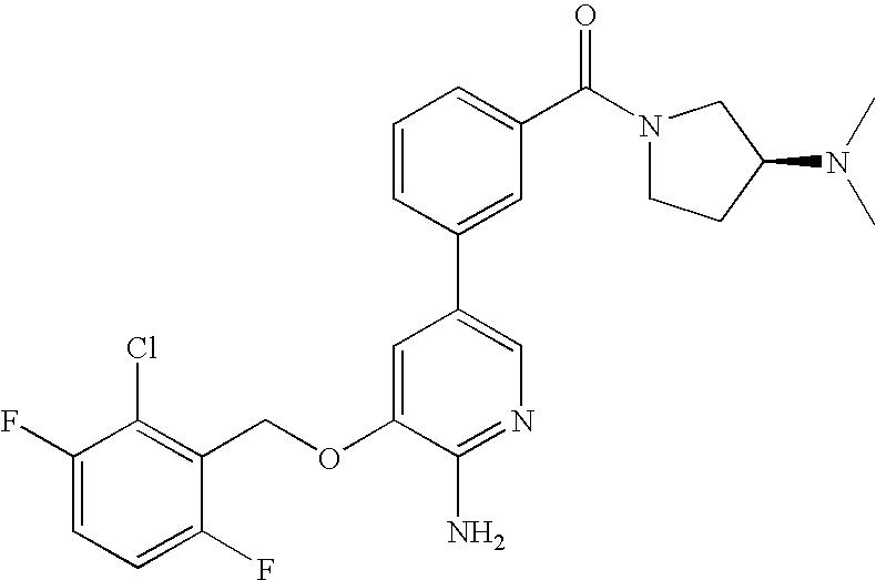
C1(F)=CC=C(F)C(COC2=CC(C3=CC(C(N4CCC(N(C)C)C4)=O)=CC=C3)=CN=C2N)=C1Cl
